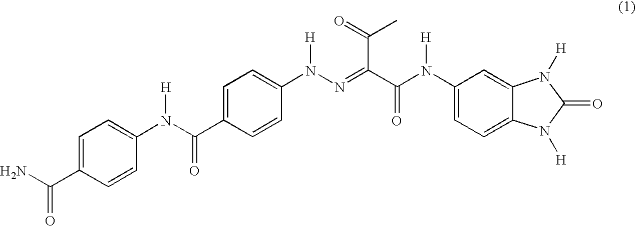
NC(C1=CC=C(N(C(=O)C2=CC=C(N(N=C(C(N(C3=CC=C4C(=C3)N([H])C(=O)N4[H])[H])=O)C(C)=O)[H])C=C2)[H])C=C1)=O
